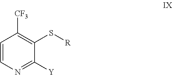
C1=CN=C([Y])C(S[R])=C1[CF3]
